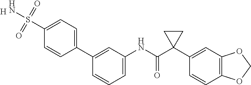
C1=C(NC(C2(C3=CC4=C(C=C3)OCO4)CC2)=O)C=C(C2=CC=C(S(N)(=O)=O)C=C2)C=C1.[H]
